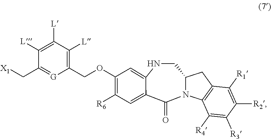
C1C2N(C(=O)C3=CC([R6])=C(OCC4=C([L])C([L])=C([L])C(C[X1])=[G]4)C=C3N1)C1=C(C2)C([R1])=C([R2])C([R3])=C1[R4]
